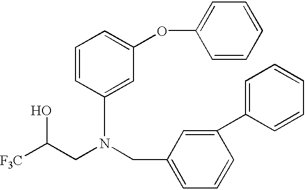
[F3C]C(CN(CC1=CC=CC(C2=CC=CC=C2)=C1)C1=CC(OC2=CC=CC=C2)=CC=C1)O
